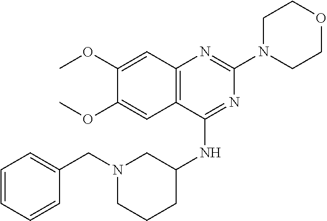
C12=C(C(NC3CN(CC4=CC=CC=C4)CCC3)=NC(N3CCOCC3)=N1)C=C(OC)C(OC)=C2
